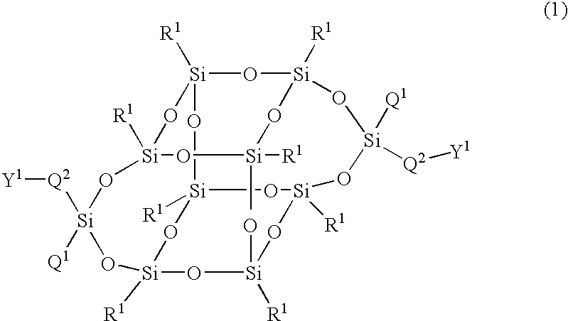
[Si]12([R1])O[Si]3([R1])O[Si]([R1])(C)O[Si]([R1])(O1)O[Si]([Q1])([Q2][Y1])O[Si]1([R1])O[Si]([R1])(O)O[Si]([R1])(O[Si]([R1])(O2)O1)O[Si]([Q1])([Q2][Y1])O3
